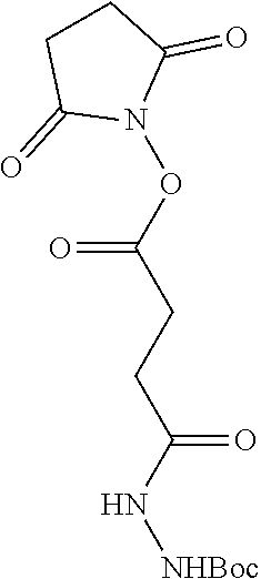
N1(OC(CCC(N[NHBoc])=O)=O)C(=O)CCC1=O
